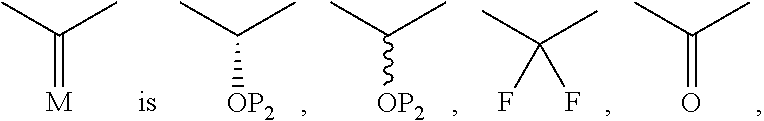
CC(C)(F)F.CC(C)[OP2].CC(C)[OP2].CC(C)=O.CC(C)=[M]
